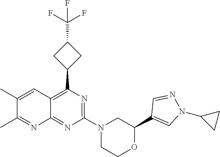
C12=C(C3CC(C(F)(F)F)C3)N=C(N3CCOC(C4=CN(C5CC5)N=C4)C3)N=C1N=C(C)C(C)=C2
